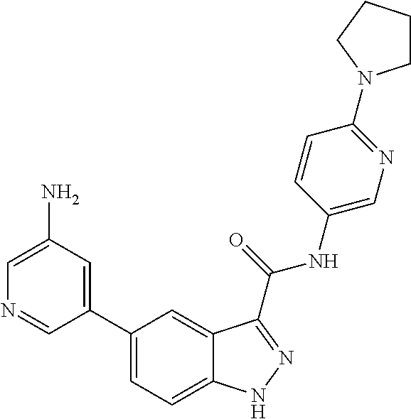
C1(N)=CN=CC(C2=CC=C3C(=C2)C(C(NC2=CN=C(N4CCCC4)C=C2)=O)=NN3)=C1
